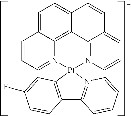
C1=C2C3=C4C(=C1)C=CC1=CC=CN(=C41)[Pt]1(N3=CC=C2)N2=C(C3=C1C=C(F)C=C3)C=CC=C2
